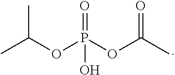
CC(OP(OC(C)=O)(=O)O)C
